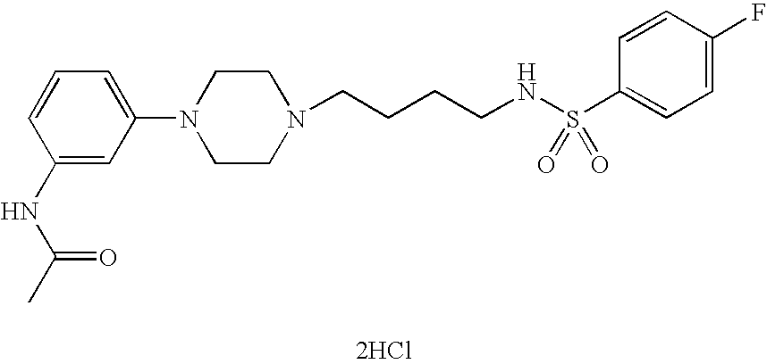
C1=C(N2CCN(CCCCNS(C3=CC=C(F)C=C3)(=O)=O)CC2)C=C(NC(C)=O)C=C1.[2HCl]
